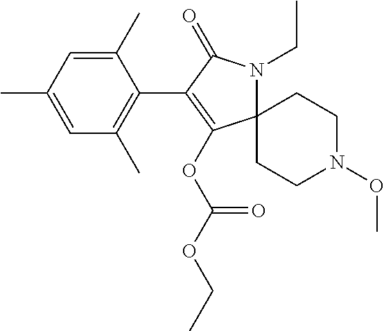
C12(N(CC)C(=O)C(C3=C(C)C=C(C)C=C3C)=C1OC(OCC)=O)CCN(OC)CC2
